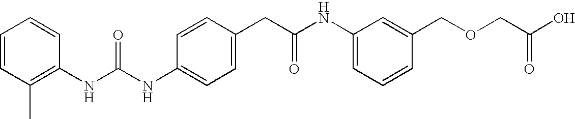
C1=CC(CC(NC2=CC=CC(COCC(O)=O)=C2)=O)=CC=C1NC(NC1=C(C)C=CC=C1)=O
